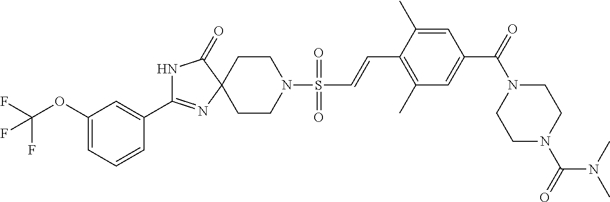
C1(OC(F)(F)F)=CC=CC(C2=NC3(C(=O)N2)CCN(S(C=CC2=C(C)C=C(C(=O)N4CCN(C(=O)N(C)C)CC4)C=C2C)(=O)=O)CC3)=C1
